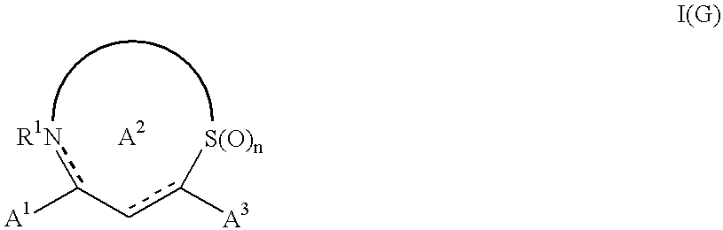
[A1]c(-cc([A3])[S(O)n])[R1N]
